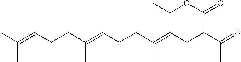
C(C=C(CCC=C(CCC=C(C)C)C)C)C(C(=O)C)C(=O)OCC
